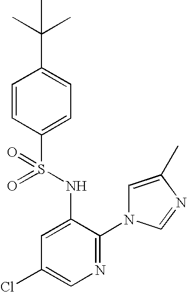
C1=CC(S(NC2=CC(Cl)=CN=C2N2C=C(C)N=C2)(=O)=O)=CC=C1C(C)(C)C
